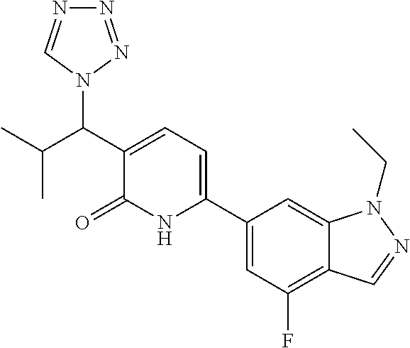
C1(C2=CC=C(C(C(C)C)N3N=NN=C3)C(=O)N2)=CC(F)=C2C(=C1)N(CC)N=C2
